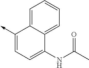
C1(->C)=CC=C(NC(C)=O)C2=CC=CC=C12
